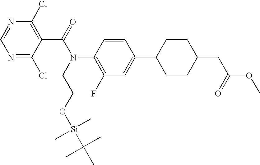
C1=CC(N(CCO[Si](C(C)(C)C)(C)C)C(=O)C2=C(Cl)N=CN=C2Cl)=C(F)C=C1C1CCC(CC(OC)=O)CC1
